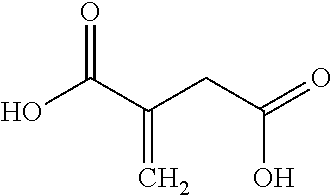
O=C(O)C(=C)CC(=O)O
